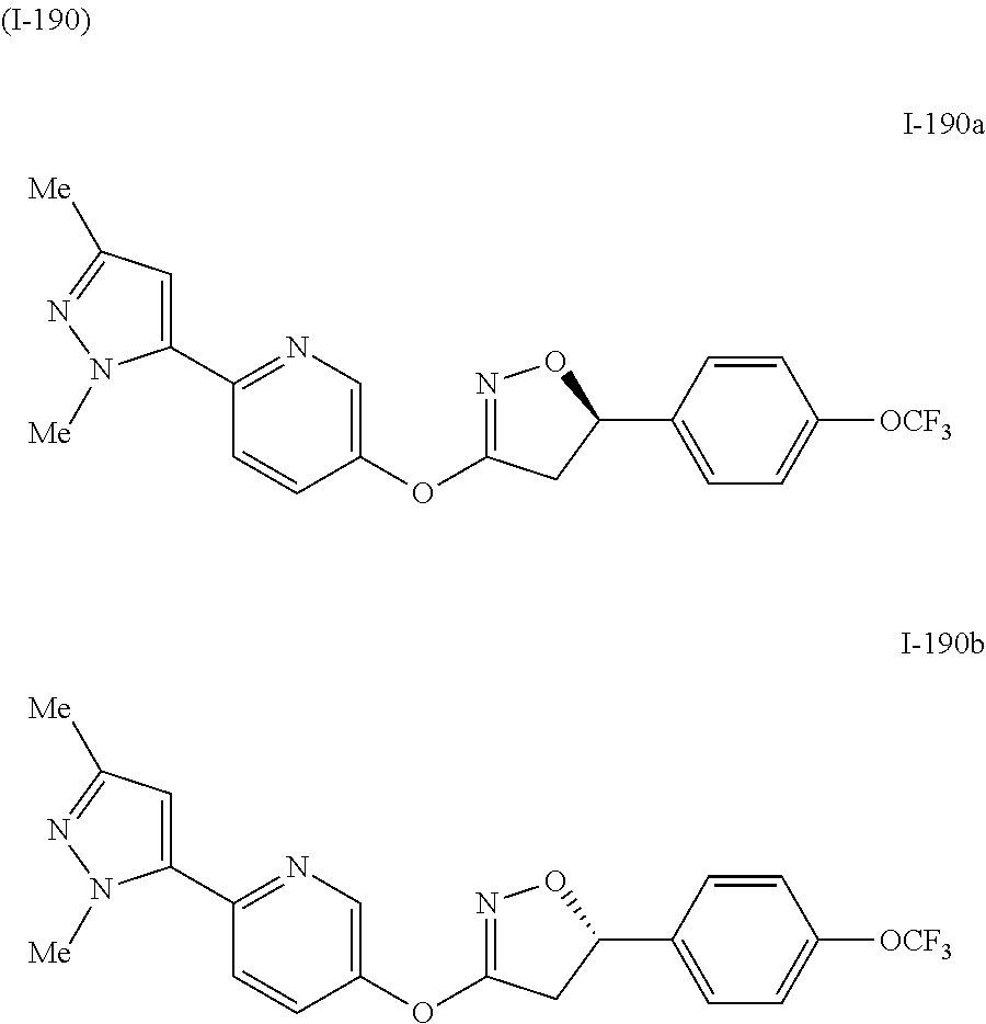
C1(C2=NC=C(OC3=NOC(C4=CC=C([OCF3])C=C4)C3)C=C2)=CC([Me])=NN1[Me].C1(C2=NC=C(OC3=NOC(C4=CC=C([OCF3])C=C4)C3)C=C2)=CC([Me])=NN1[Me]
